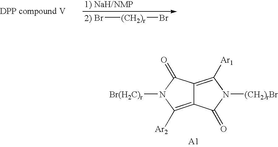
Br[(CH2)r]Br.C12=C([Ar1])N([(CH2)rBr])C(=O)C1=C([Ar2])N([Br(H2C)r])C2=O
